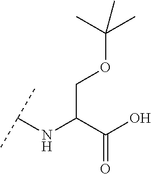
C(C(C(O)=O)NC(C)C)OC(C)(C)C
